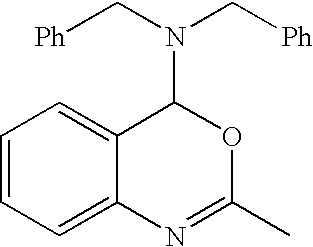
C1=CC=C2C(=C1)C(N(C[Ph])C[Ph])OC(C)=N2
